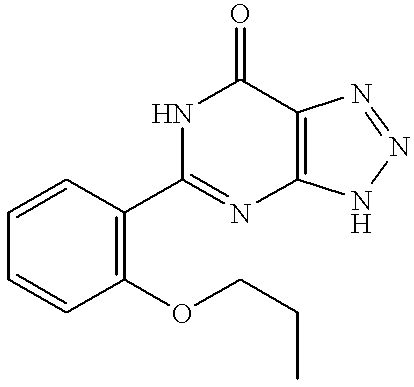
C1(OCCC)=C(C2=NC3=C(C(=O)N2)N=NN3)C=CC=C1
